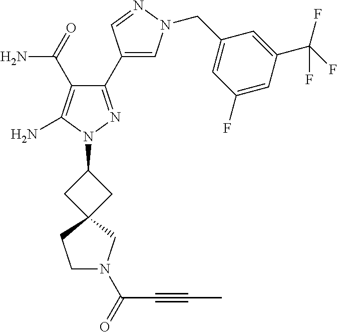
C1(C(N)=O)=C(N)N(C2CC3(C2)CCN(C(=O)C#CC)C3)N=C1C1=CN(CC2=CC(F)=CC(C(F)(F)F)=C2)N=C1
